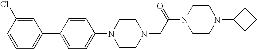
C1(N2CCN(CC(N3CCN(C4CCC4)CC3)=O)CC2)=CC=C(C2=CC=CC(Cl)=C2)C=C1
